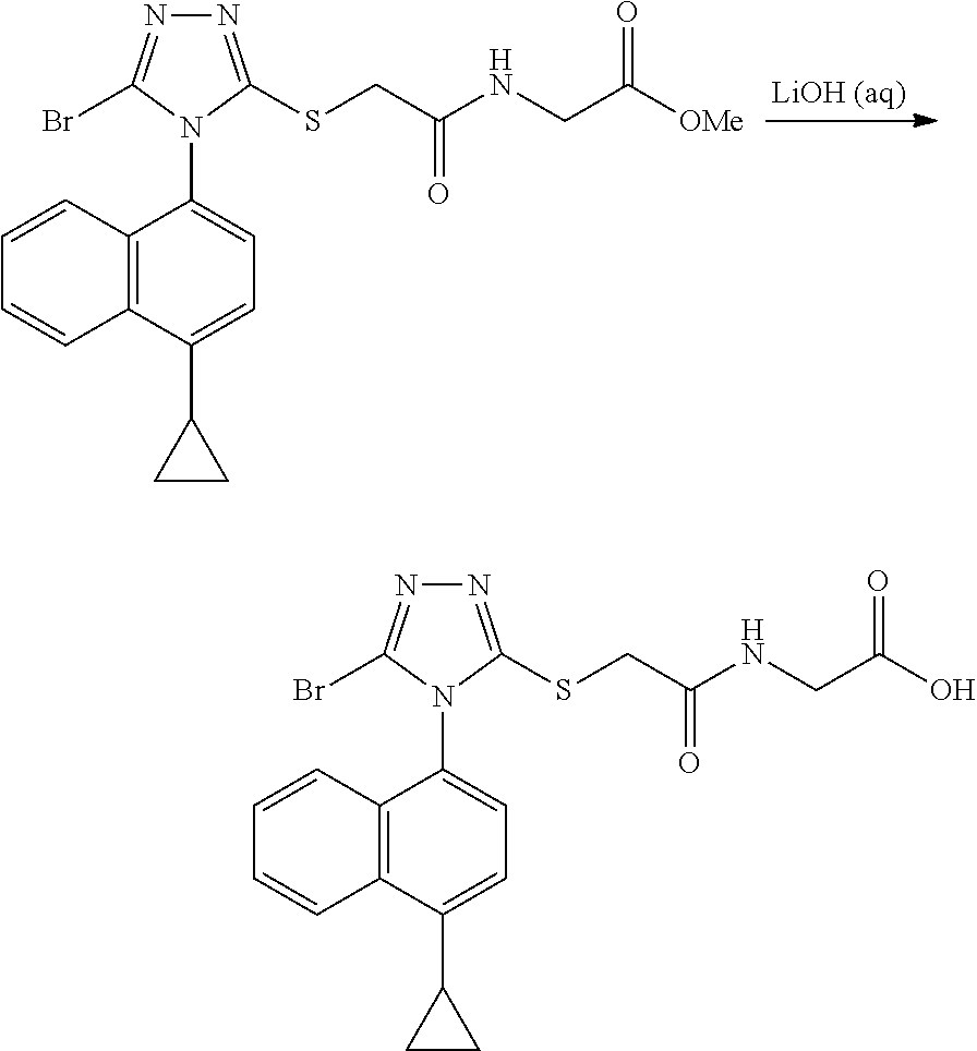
C12=C(C(C3CC3)=CC=C1N1C(SCC(NCC([OMe])=O)=O)=NN=C1Br)C=CC=C2.C12=C(C(C3CC3)=CC=C1N1C(SCC(NCC(O)=O)=O)=NN=C1Br)C=CC=C2
